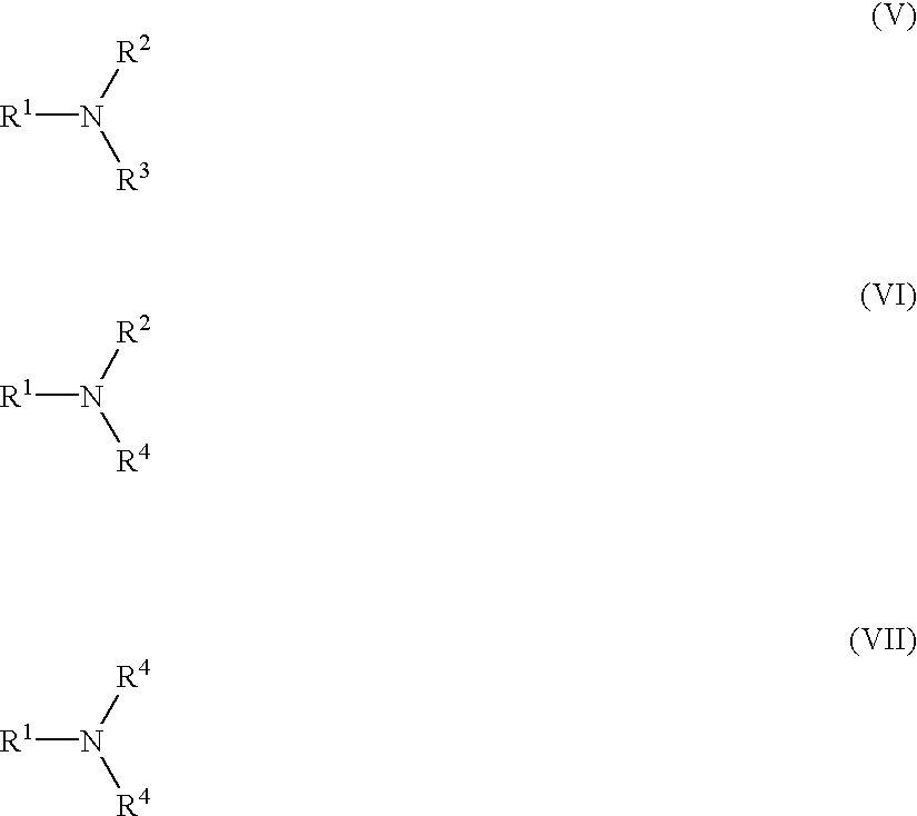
[R1]N([R2])[R3].[R1]N([R2])[R4].[R1]N([R4])[R4]
